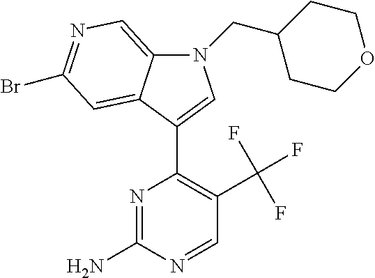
N1=C(N)N=CC(C(F)(F)F)=C1C1=CN(CC2CCOCC2)C2=CN=C(Br)C=C21
